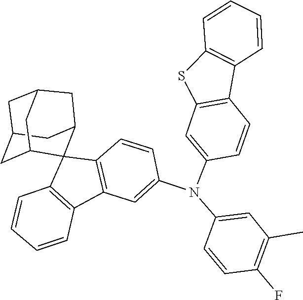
C1=CC2=C(C=C1)C1=C(S2)C=C(N(C2=CC3=C(C=C2)C2(C4=C3C=CC=C4)C3CC4CC(CC2C4)C3)C2=CC(C)=C(F)C=C2)C=C1
